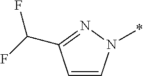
C1=CN(*)N=C1C(F)F
